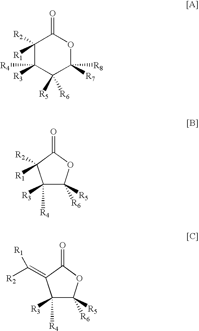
C1([R2])([R1])C([R3])([R4])C([R6])([R5])C([R8])([R7])OC1=O.C1([R4])([R3])C([R5])([R6])OC(=O)C1([R2])[R1].C1([R4])([R3])C([R5])([R6])OC(=O)C1=C([R1])[R2]
